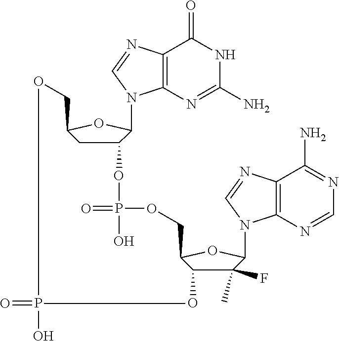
C12=C(N=C(N)NC1=O)N(C1C(OP(=O)(O)OCC3C(O)C(C)(F)C(N4C5=C(C(N)=NC=N5)N=C4)O3)CC(CO)O1)C=N2.O=PO
